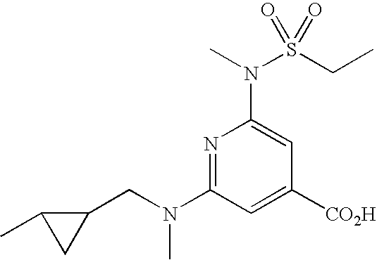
N1=C(N(CC2C(C)C2)C)C=C([CO2H])C=C1N(C)S(CC)(=O)=O
